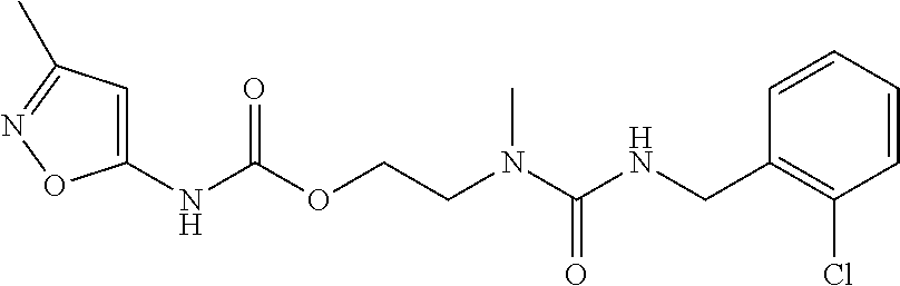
C1=CC(CNC(N(CCOC(NC2=CC(C)=NO2)=O)C)=O)=C(Cl)C=C1
